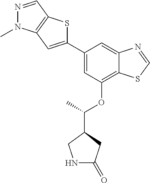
C1=C(C2=CC3=C(S2)C=NN3C)C=C2C(=C1OC(C)C1CNC(=O)C1)SC=N2
